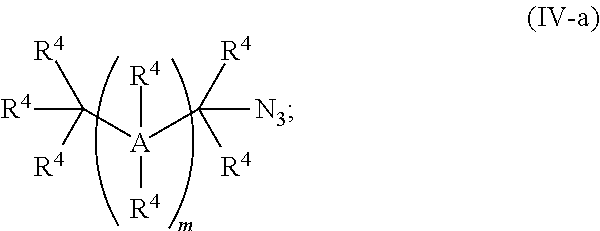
[R4]C([R4])([R4])[A]([R4])([R4])C([N3])([R4])[R4]
